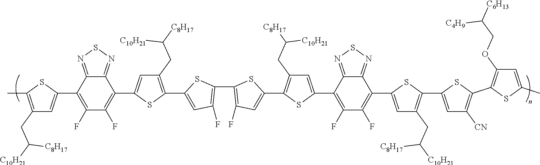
CC1=C(CC([C10H21])[C8H17])C=C(C2=C(F)C(F)=C(C3=CC(CC([C8H17])[C10H21])=C(C4=CC(F)=C(C5=C(F)C=C(C6=C(CC([C10H21])[C8H17])C=C(C7=C(F)C(F)=C(C8=CC(CC(Cl)[C10H21])=C(C9=CC([CN])=C(C%10=C(OCC([C4H9])[C6H13])C=C(C)S%10)S9)S8)C8=NSN=C78)S6)S5)S4)S3)C3=NSN=C23)S1
